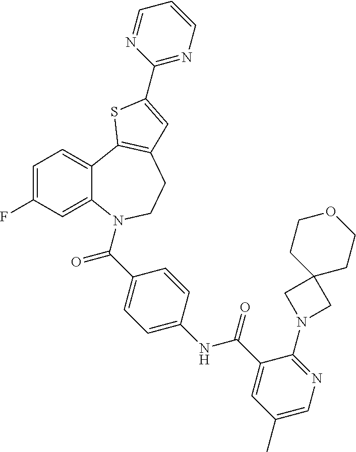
C1=C(F)C=C2C(=C1)C1=C(CCN2C(=O)C2=CC=C(NC(=O)C3=CC(C)=CN=C3N3CC4(C3)CCOCC4)C=C2)C=C(C2=NC=CC=N2)S1
